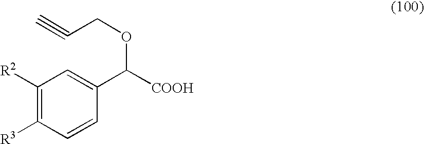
C1([R2])=C([R3])C=CC(C([COOH])OCC#C)=C1
